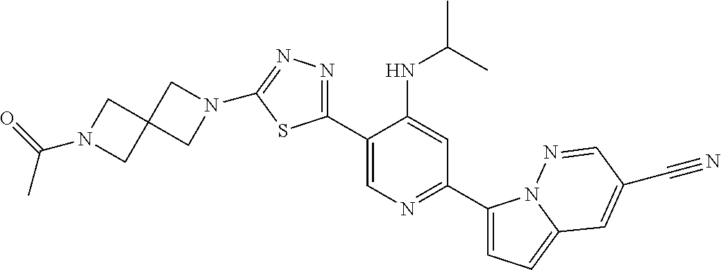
C1(C2=CN=C(C3=CC=C4N3N=CC(C#N)=C4)C=C2NC(C)C)=NN=C(N2CC3(C2)CN(C(=O)C)C3)S1
